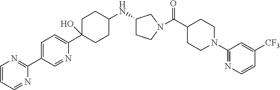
C1=C(C2=NC=CC=N2)C=NC(C2(O)CCC(NC3CCN(C(C4CCN(C5=NC=CC([CF3])=C5)CC4)=O)C3)CC2)=C1
